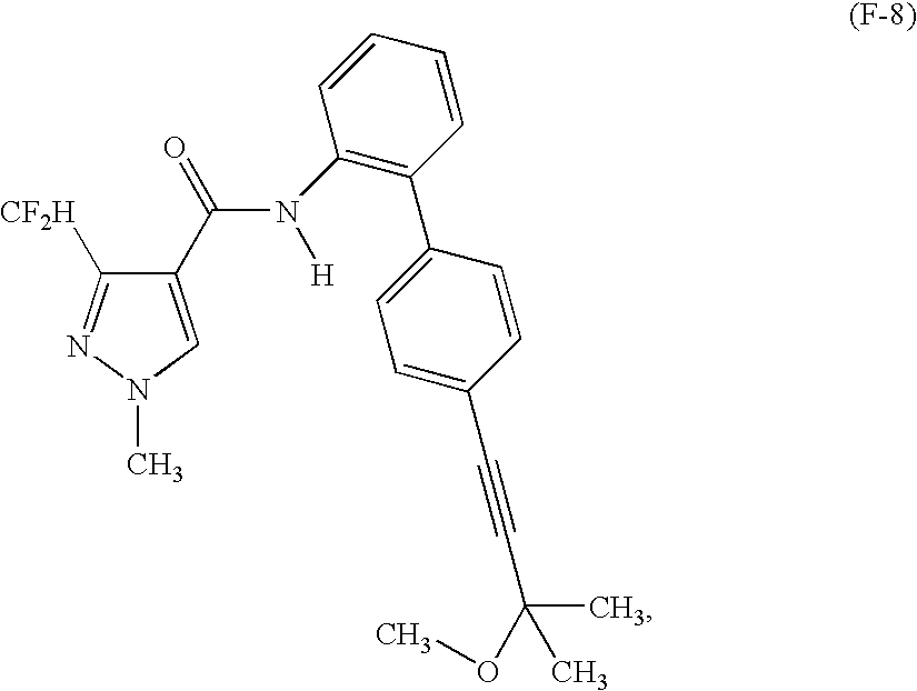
C1(C(=O)N(C2=C(C3=CC=C(C#CC(OC)(C)C)C=C3)C=CC=C2)[H])=CN(C)N=C1[CF2H]
